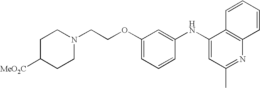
N1(CCOC2=CC=CC(NC3=CC(C)=NC4=C3C=CC=C4)=C2)CCC([MeO2C])CC1
